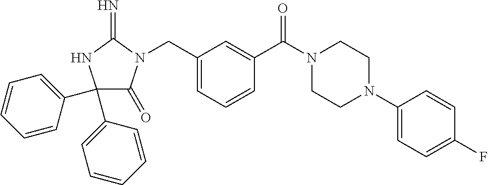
C1(C2=CC=CC=C2)(C2=CC=CC=C2)C(=O)N(CC2=CC=CC(C(N3CCN(C4=CC=C(F)C=C4)CC3)=O)=C2)C(=N)N1
